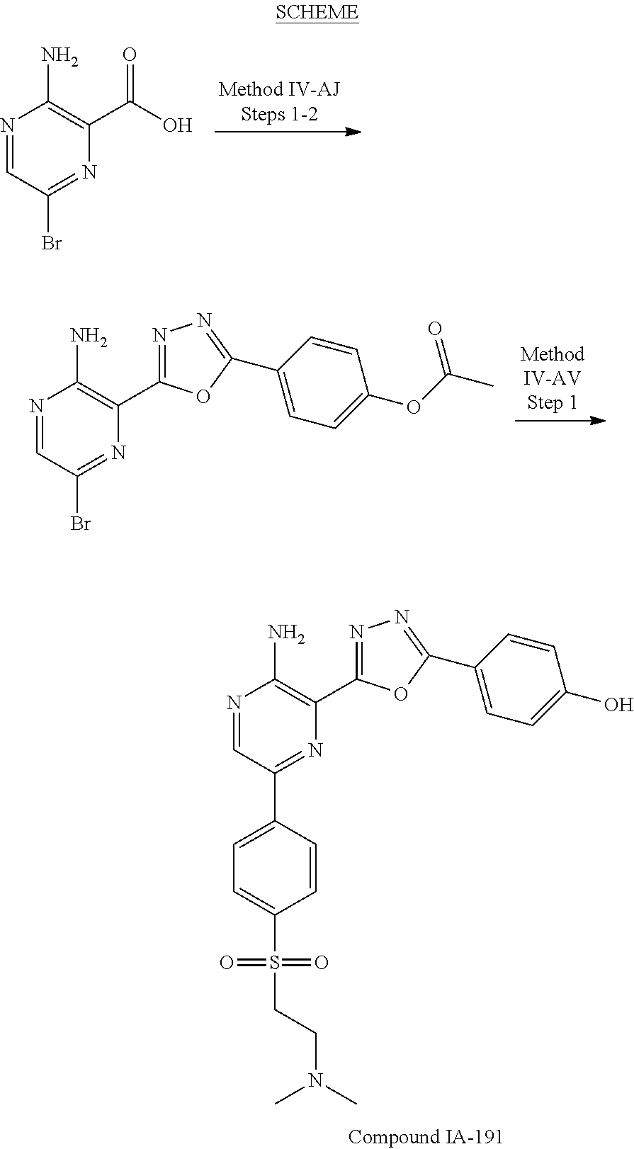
N1=CC(Br)=NC(C(O)=O)=C1N.N1=CC(Br)=NC(C2=NN=C(C3=CC=C(OC(C)=O)C=C3)O2)=C1N.N1=CC(C2=CC=C(S(CCN(C)C)(=O)=O)C=C2)=NC(C2=NN=C(C3=CC=C(O)C=C3)O2)=C1N
